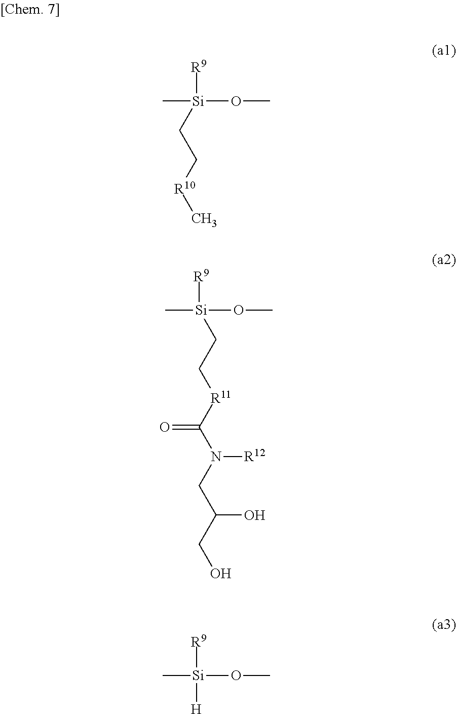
C[Si](OC)([R9])CC[R10]C.C[Si](OC)([R9])CC[R11]C(N(CC(CO)O)[R12])=O.C[Si](OC)([R9])[H]
